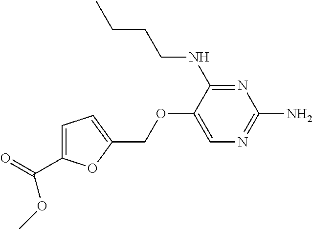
N1=C(NCCCC)C(OCC2=CC=C(C(=O)OC)O2)=CN=C1N
